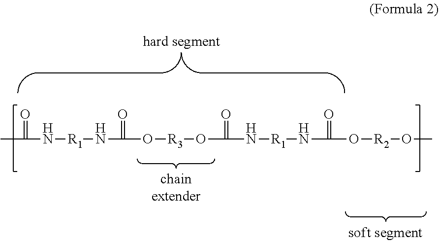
CC(N[R1]NC(O[R3]OC(N[R1]NC(O[R2]OC)=O)=O)=O)=O
